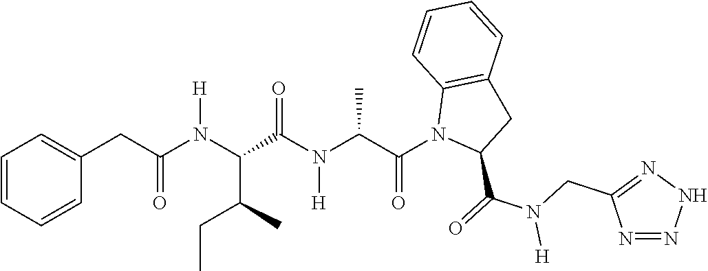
C1=CC=CC(CC(N(C(C(CC)C)C(N(C(C(N2C(C(=O)N(CC3=NNN=N3)[H])CC3=C2C=CC=C3)=O)C)[H])=O)[H])=O)=C1
